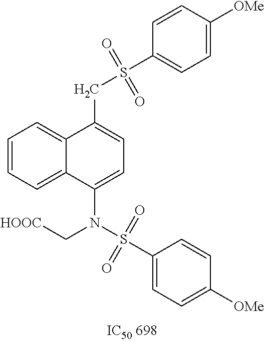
C(C1=CC=C(N(S(C2=CC=C([OMe])C=C2)(=O)=O)C[HOOC])C2=CC=CC=C12)S(C1=CC=C([OMe])C=C1)(=O)=O
